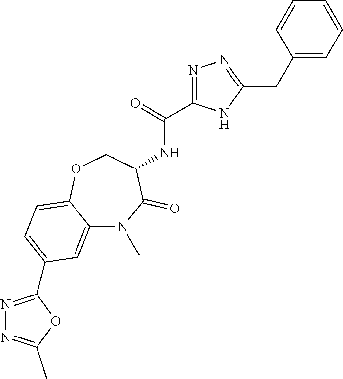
N1=C(C(=O)NC2C(=O)N(C)C3=CC(C4=NN=C(C)O4)=CC=C3OC2)NC(CC2=CC=CC=C2)=N1
